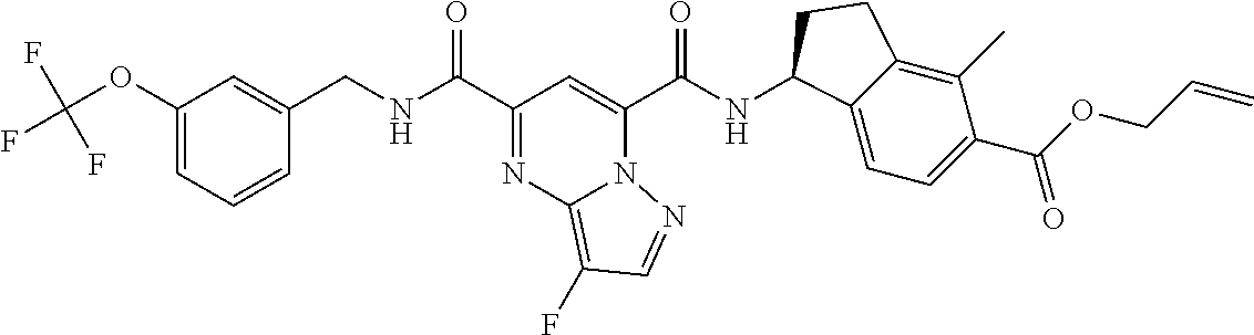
C(NC(C1=NC2=C(F)C=NN2C(C(NC2C3=CC=C(C(OCC=C)=O)C(C)=C3CC2)=O)=C1)=O)C1=CC(OC(F)(F)F)=CC=C1
